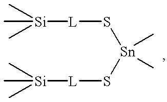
C[Si]([L]S[Sn](S[L][Si](C)(C)C)(C)C)(C)C
